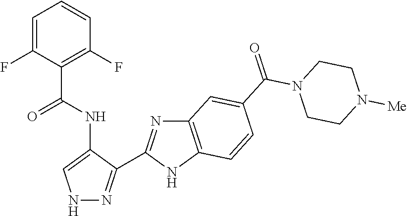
C1=C(F)C(C(NC2=CNN=C2C2=NC3=C(N2)C=CC(C(=O)N2CCN([Me])CC2)=C3)=O)=C(F)C=C1
